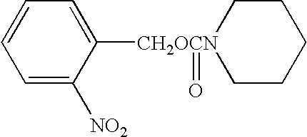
C1=CC=C([NO2])C([CH2OCN]2(=O)CCCCC2)=C1
